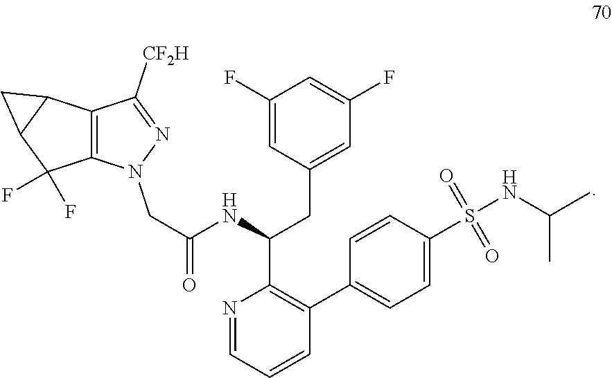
N1=CC=CC(C2=CC=C(S(NC(C)C)(=O)=O)C=C2)=C1C(NC(=O)CN1C2=C(C([CF2H])=N1)C1C(C2(F)F)C1)CC1=CC(F)=CC(F)=C1
